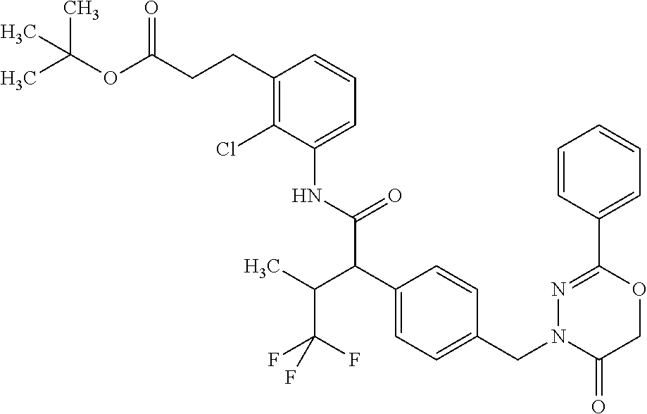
C1(C2=CC=CC=C2)=NN(CC2=CC=C(C(C(NC3=CC=CC(CCC(OC(C)(C)C)=O)=C3Cl)=O)C(C)C(F)(F)F)C=C2)C(=O)CO1
